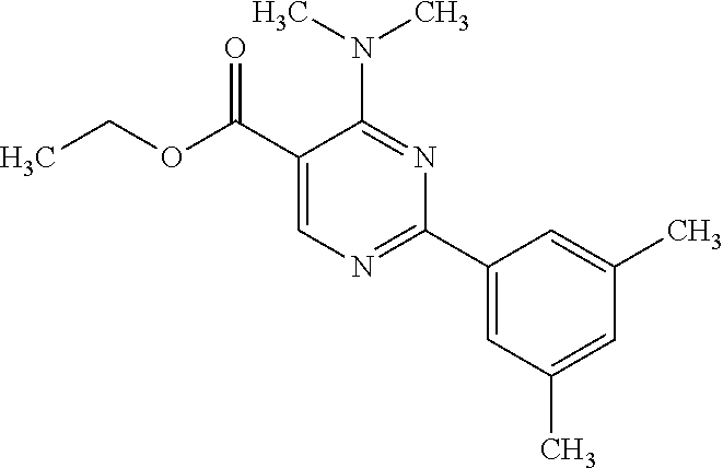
N(C1=NC(C2=CC(C)=CC(C)=C2)=NC=C1C(OCC)=O)(C)C
